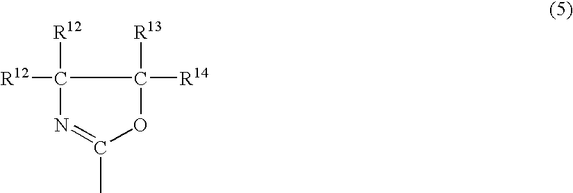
C1([R12])([R12])N=C(C)OC1([R14])[R13]
